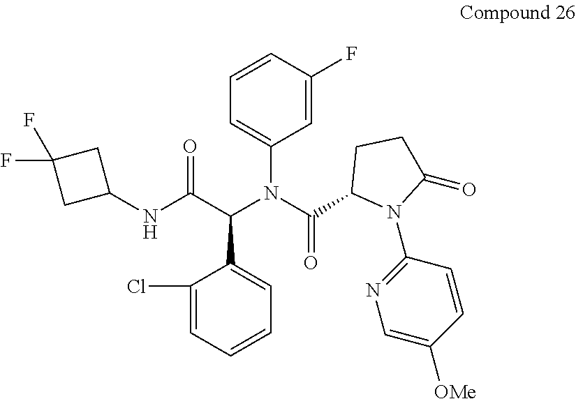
C1(F)=CC(N(C(C2N(C3=NC=C([OMe])C=C3)C(=O)CC2)=O)C(C(NC2CC(F)(F)C2)=O)C2=CC=CC=C2Cl)=CC=C1
